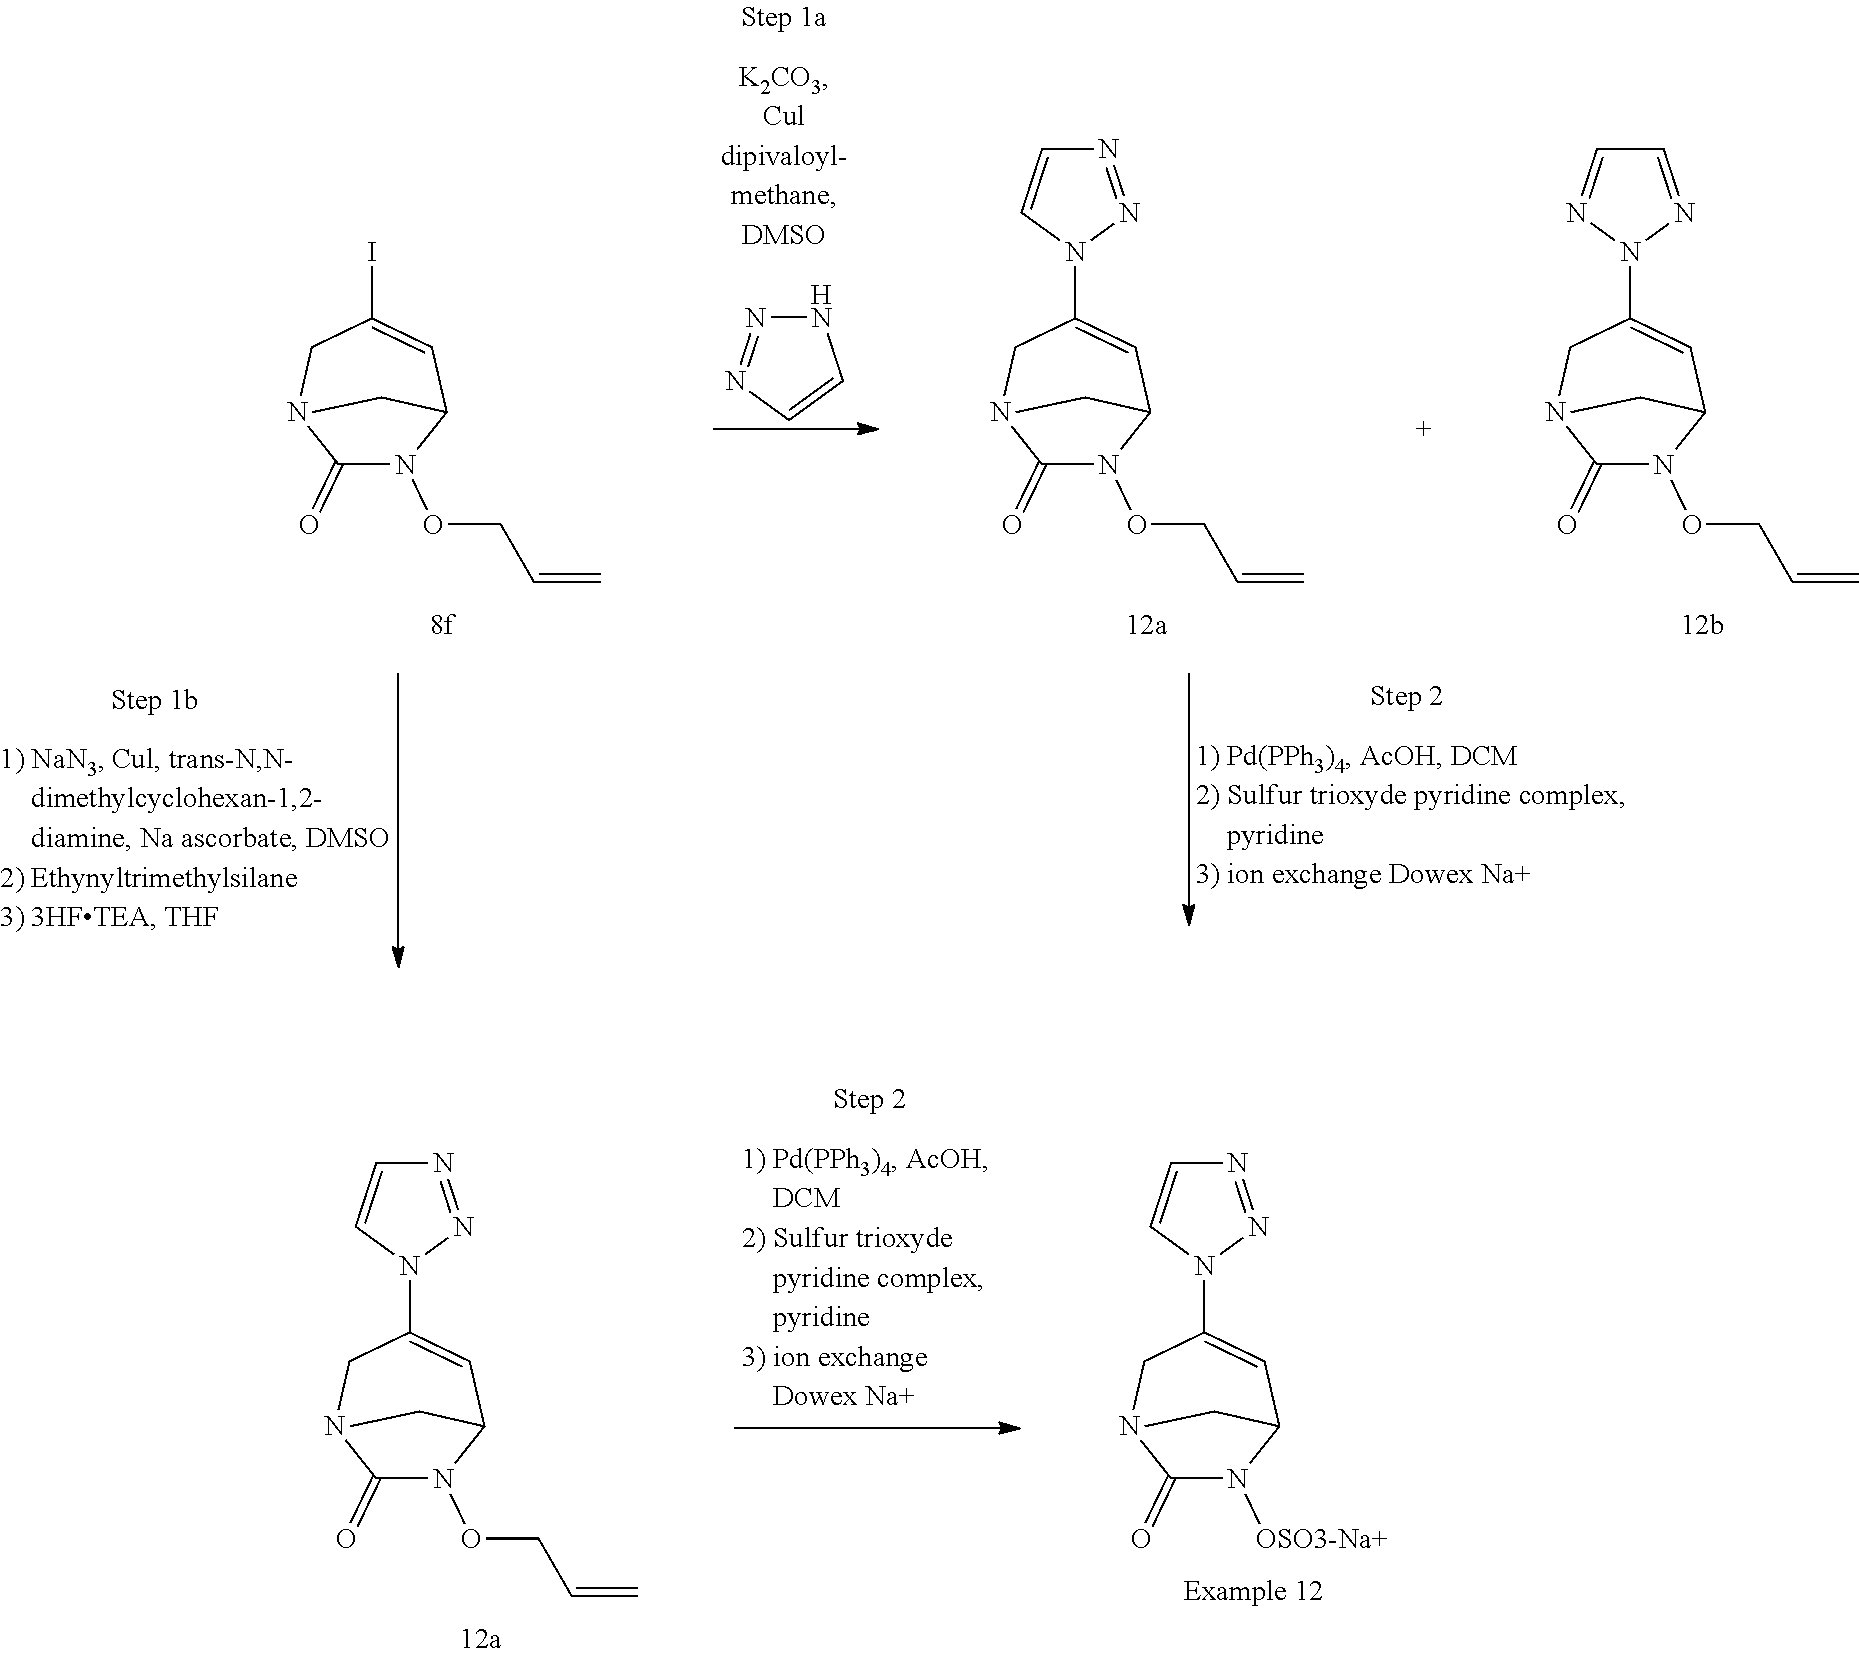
C1(=O)N(OCC=C)C2C=C(I)CN1C2.C1(=O)N(OCC=C)C2C=C(N3N=NC=C3)CN1C2.C1(=O)N(OCC=C)C2C=C(N3N=CC=N3)CN1C2.N1=NC=CN1.C1(=O)N(OCC=C)C2C=C(N3N=NC=C3)CN1C2.C1(=O)N([OSO3-Na+])C2C=C(N3N=NC=C3)CN1C2
